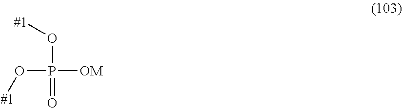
O(P(O[#1])(=O)[OM])[#1]
